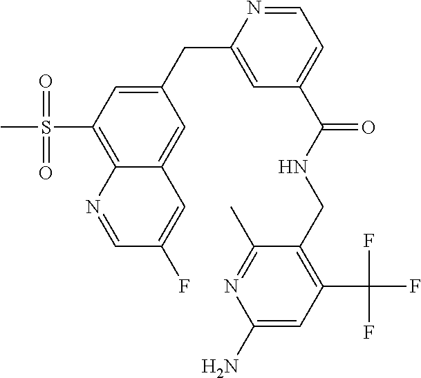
C1=C(CC2=CC(C(=O)NCC3=C(C(F)(F)F)C=C(N)N=C3C)=CC=N2)C=C2C(=C1S(C)(=O)=O)N=CC(F)=C2
